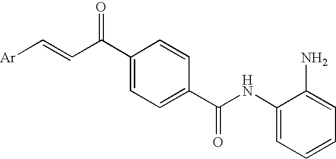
C1(C(C=C[Ar])=O)=CC=C(C(NC2=CC=CC=C2N)=O)C=C1
